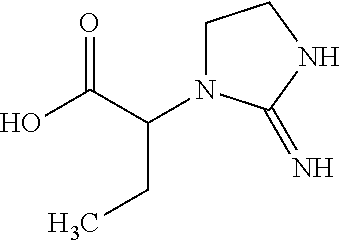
OC(C(CC)N1CCNC1=N)=O
